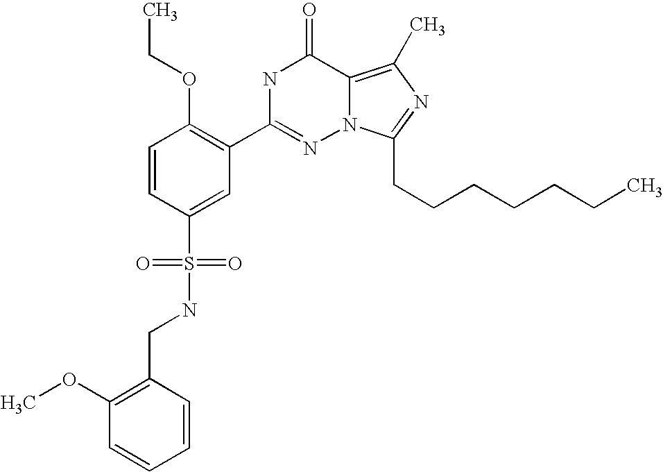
C1=CC(S(NCC2=C(OC)C=CC=C2)(=O)=O)=CC(C2=NN3C(=C(C)N=C3CCCCCCC)C(=O)N2)=C1OCC
